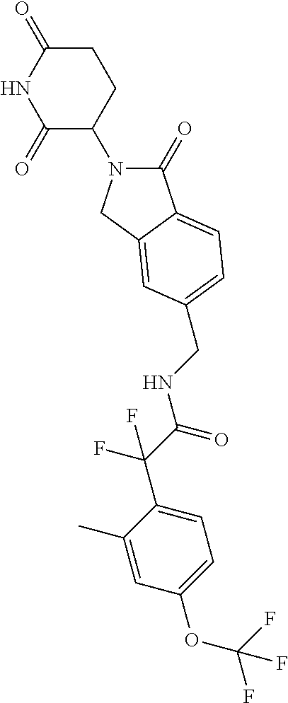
C1(=O)N(C2CCC(=O)NC2=O)CC2=CC(CNC(C(C3=CC=C(OC(F)(F)F)C=C3C)(F)F)=O)=CC=C12
